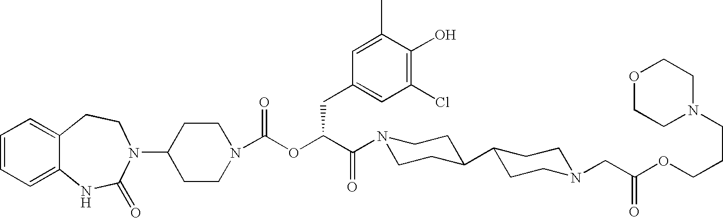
C1(N2C(=O)NC3=CC=CC=C3CC2)CCN(C(OC(C(=O)N2CCC(C3CCN(CC(OCCCN4CCOCC4)=O)CC3)CC2)CC2=CC(Cl)=C(O)C(C)=C2)=O)CC1
